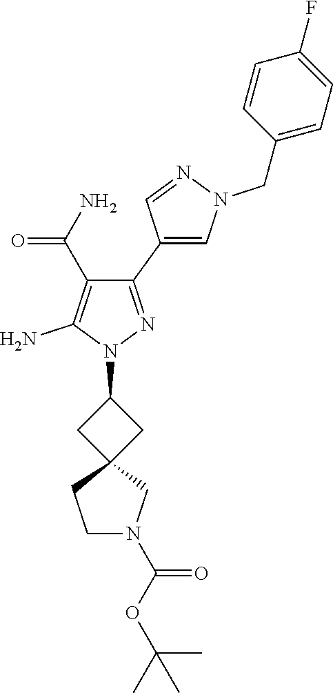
C1(C2=CN(CC3=CC=C(F)C=C3)N=C2)=NN(C2CC3(C2)CCN(C(OC(C)(C)C)=O)C3)C(N)=C1C(N)=O
